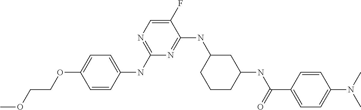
C1=CC(NC2=NC=C(F)C(NC3CCCC(NC(C4=CC=C(N(C)C)C=C4)=O)C3)=N2)=CC=C1OCCOC
